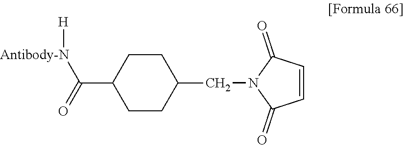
C1CC(C([Antibody-N][H])=O)CCC1CN1C(=O)C=CC1=O
